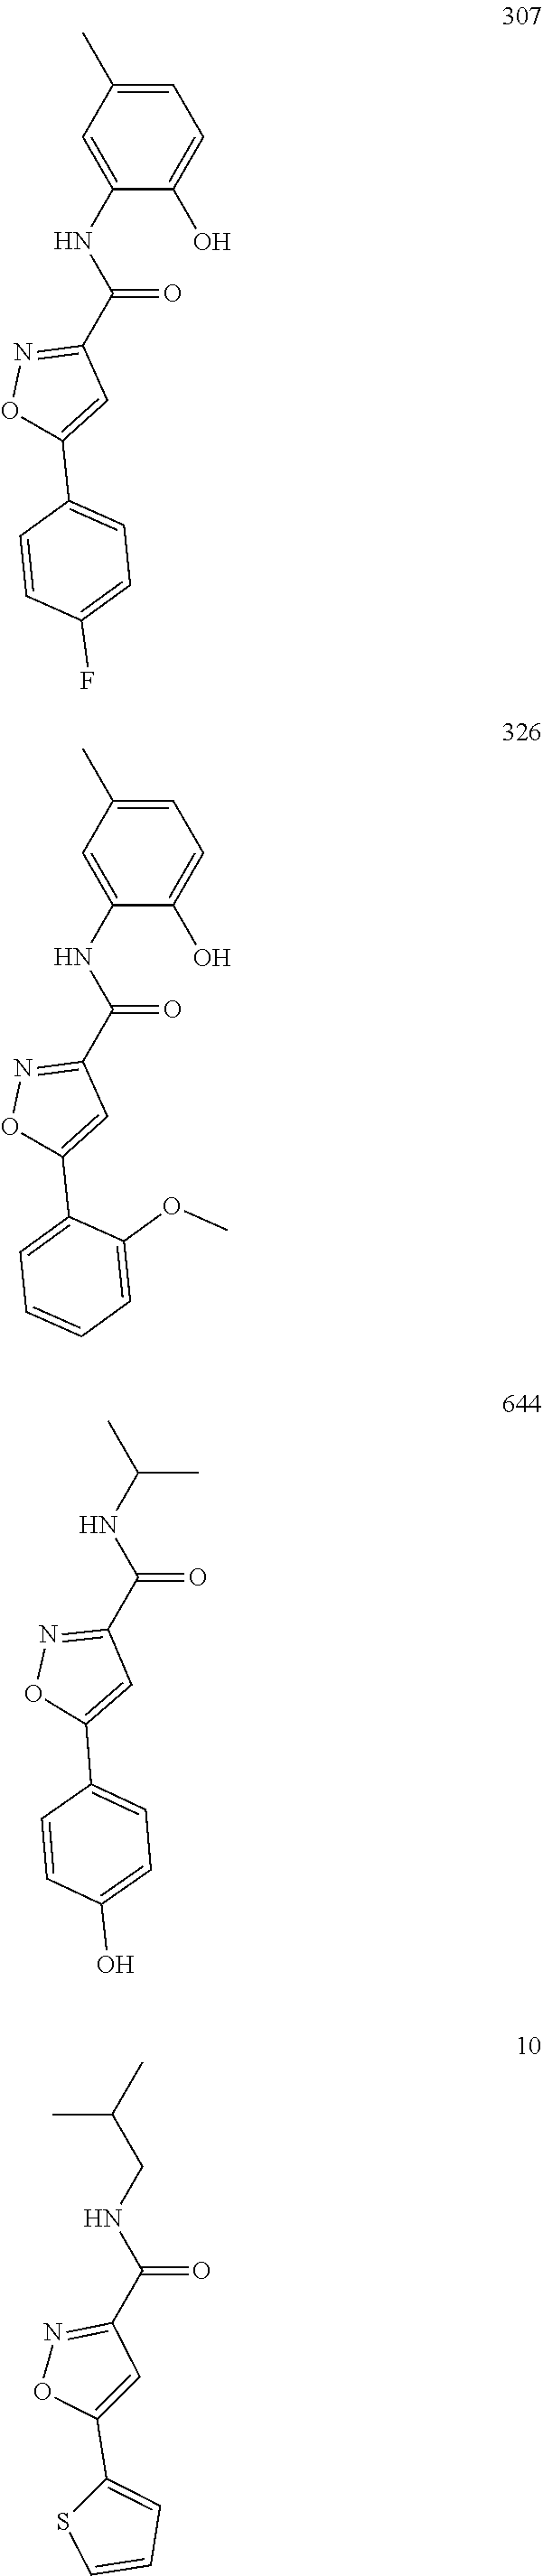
C1=C(C)C=C(NC(C2=NOC(C3=CC=C(F)C=C3)=C2)=O)C(O)=C1.C1=C(C)C=C(NC(C2=NOC(C3=CC=CC=C3OC)=C2)=O)C(O)=C1.CC(C)NC(=O)C1=NOC(C2=CC=C(O)C=C2)=C1.C(NCC(C)C)(=O)C1=NOC(C2=CC=CS2)=C1
